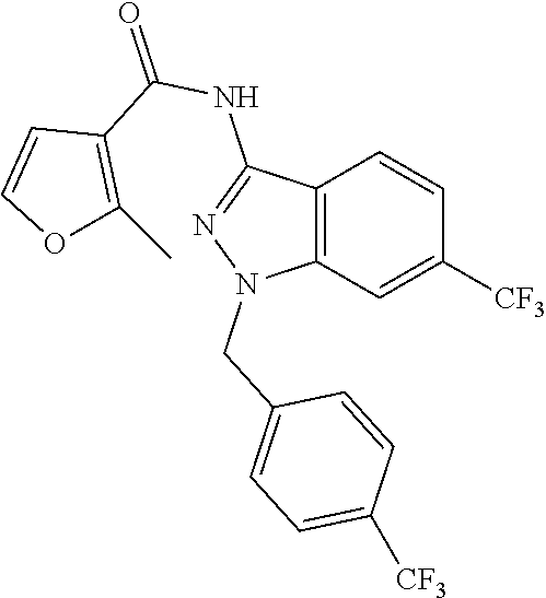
C12=C(C=C([CF3])C=C1)N(CC1=CC=C([CF3])C=C1)N=C2NC(=O)C1=C(C)OC=C1
